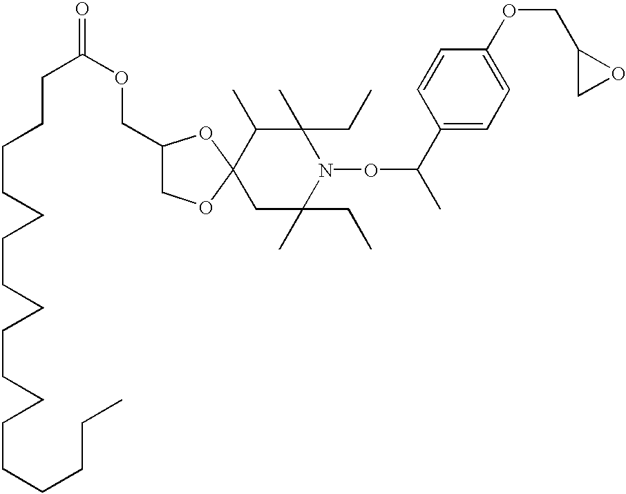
C1C(CC)(C)N(OC(C2=CC=C(OCC3CO3)C=C2)C)C(CC)(C)C(C)C12OCC(COC(=O)CCCCCCCCCCCCCCCCC)O2
